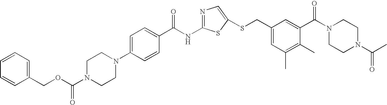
C1=C(SCC2=CC(C)=C(C)C(C(N3CCN(C(=O)C)CC3)=O)=C2)SC(NC(=O)C2=CC=C(N3CCN(C(OCC4=CC=CC=C4)=O)CC3)C=C2)=N1
